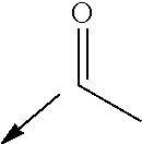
O=CC
